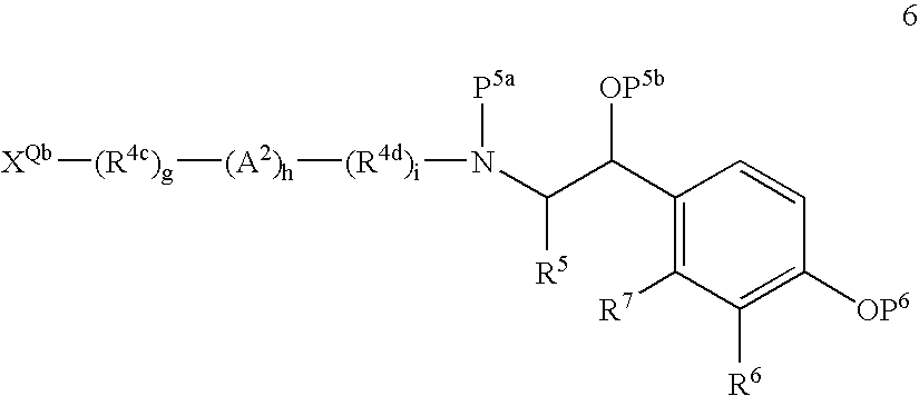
C1(C(C([R5])N([P5a])[(R4d)i][(A2)h][(R4c)g][XQb])[OP5b])=C([R7])C([R6])=C([OP6])C=C1
